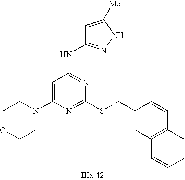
C1=C(N2CCOCC2)N=C(SCC2=CC3=C(C=C2)C=CC=C3)N=C1NC1=NNC([Me])=C1
